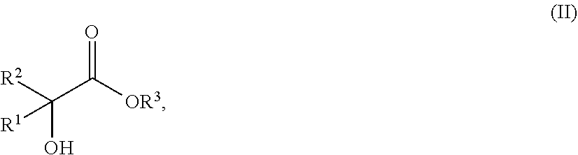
[R2]C(C([OR3])=O)(O)[R1]
